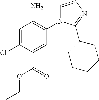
C1=CN=C(C2CCCCC2)N1C1=C(N)C=C(Cl)C(C(=O)OCC)=C1
